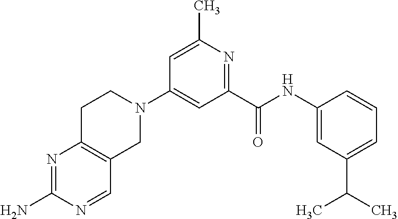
C1=C(C)N=C(C(NC2=CC(C(C)C)=CC=C2)=O)C=C1N1CCC2=C(C1)C=NC(N)=N2
